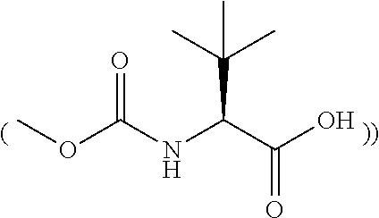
COC(NC(C(O)=O)C(C)(C)C)=O
